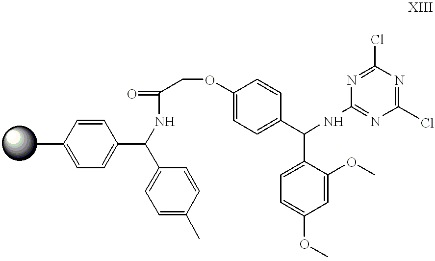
CC1=CC=C(C(C2=CC=C(C)C=C2)NC(COC2=CC=C(C(C3=CC=C(OC)C=C3OC)NC3=NC(Cl)=NC(Cl)=N3)C=C2)=O)C=C1
